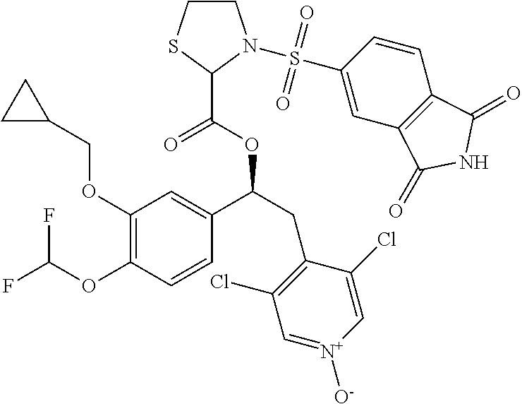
C1(OCC2CC2)=C(OC(F)F)C=CC(C(CC2=C(Cl)C=[N+]([O-])C=C2Cl)OC(=O)C2N(S(C3=CC4=C(C=C3)C(=O)NC4=O)(=O)=O)CCS2)=C1
